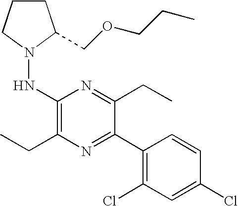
N(C1=C(CC)N=C(C2=C(Cl)C=C(Cl)C=C2)C(CC)=N1)N1CCCC1COCCC
